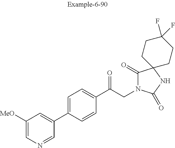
C1([MeO])=CN=CC(C2=CC=C(C(CN3C(=O)C4(NC3=O)CCC(F)(F)CC4)=O)C=C2)=C1
